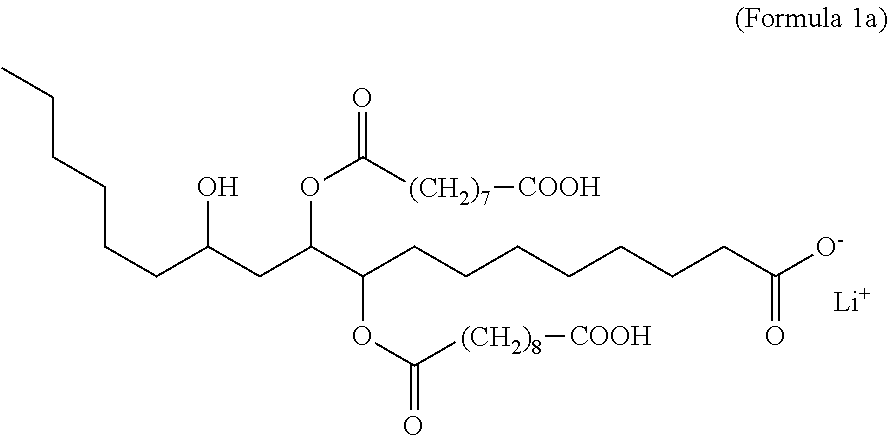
C(CC(CC(C(CCCCCCCC([O-])=O)OC(=O)[(CH2)8][COOH])OC(=O)[(CH2)7][COOH])O)CCCC.[Li]
